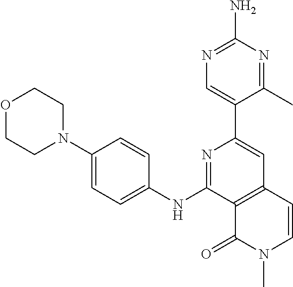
N1=C(NC2=CC=C(N3CCOCC3)C=C2)C2=C(C=C1C1=CN=C(N)N=C1C)C=CN(C)C2=O
